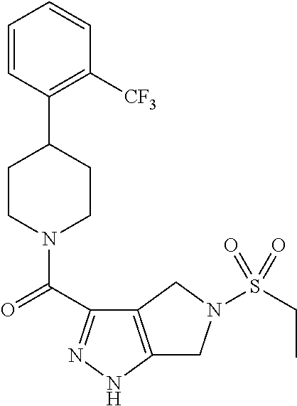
C1=CC(C2CCN(C(=O)C3=NNC4=C3CN(S(CC)(=O)=O)C4)CC2)=C([CF3])C=C1
